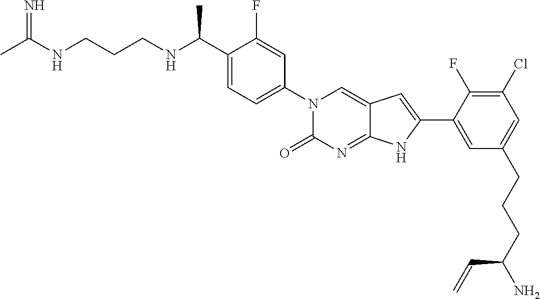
CC(NCCCNC(C1=CC=C(N2C(=O)N=C3C(=C2)C=C(C2=CC(CCCC(N)C=C)=CC(Cl)=C2F)N3)C=C1F)C)=N
